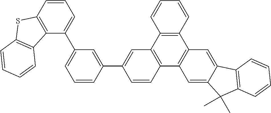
C1(C2=CC(C3=CC=CC4=C3C3=C(S4)C=CC=C3)=CC=C2)=CC2=C(C=C1)C1=C(C3=C2C=CC=C3)C=C2C(=C1)C(C)(C)C1=C2C=CC=C1
